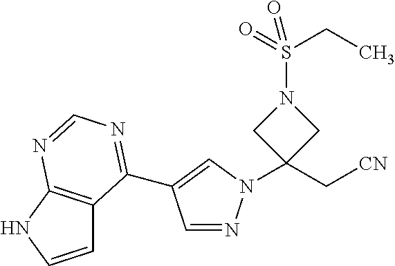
C1=CNC2=C1C(C1=CN(C3(C[CN])CN(S(=O)(=O)CC)C3)N=C1)=NC=N2
